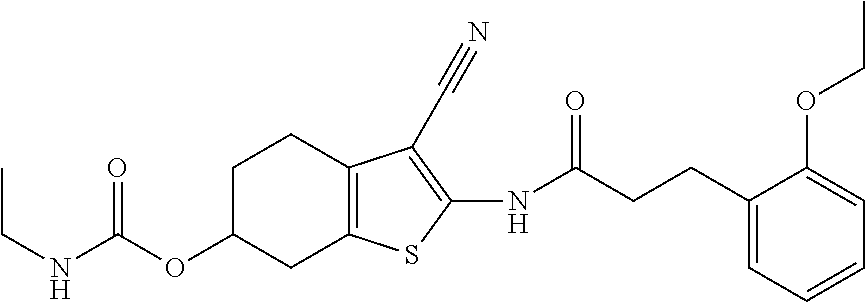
C(NC(OC1CC2=C(CC1)C(C#N)=C(NC(CCC1=CC=CC=C1OCC)=O)S2)=O)C
